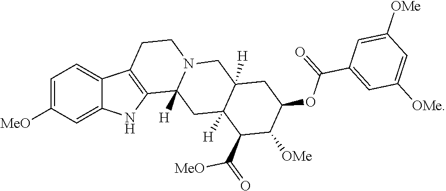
C1([MeO])=CC=C2C(=C1)NC1=C2CCN2C1([H])CC1([H])C([H])(C2)CC(OC(=O)C2=CC([OMe])=CC([OMe])=C2)C([OMe])C1C(=O)[MeO]
